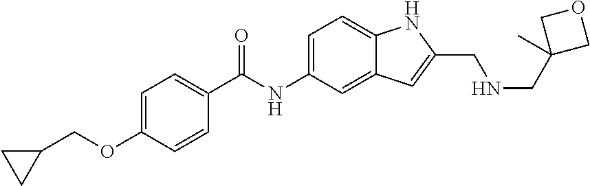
C1=C(OCC2CC2)C=CC(C(NC2=CC=C3C(=C2)C=C(CNCC2(C)COC2)N3)=O)=C1
